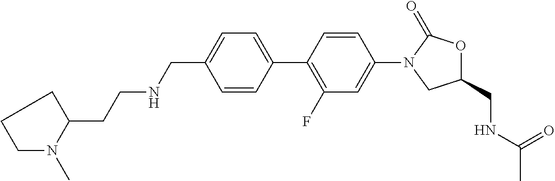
C1(CNCCC2N(C)CCC2)=CC=C(C2=C(F)C=C(N3CC(CNC(C)=O)OC3=O)C=C2)C=C1
